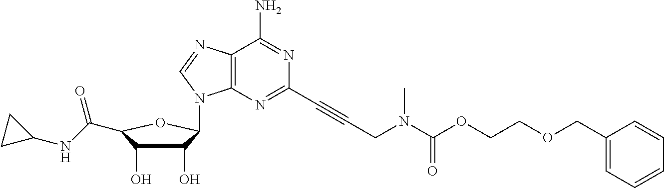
C12=C(N=CN1C1C(O)C(O)C(C(NC3CC3)=O)O1)C(N)=NC(C#CCN(C(OCCOCC1=CC=CC=C1)=O)C)=N2
